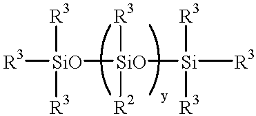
[SiO]([R3])([R2])([Si]([R3])([R3])[R3])[SiO]([R3])([R3])[R3]
